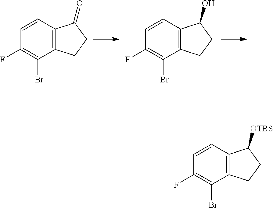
C12=C(C=CC(F)=C1Br)C(=O)CC2.C12=C(C=CC(F)=C1Br)C(O)CC2.C12=C(C=CC(F)=C1Br)C([OTBS])CC2
